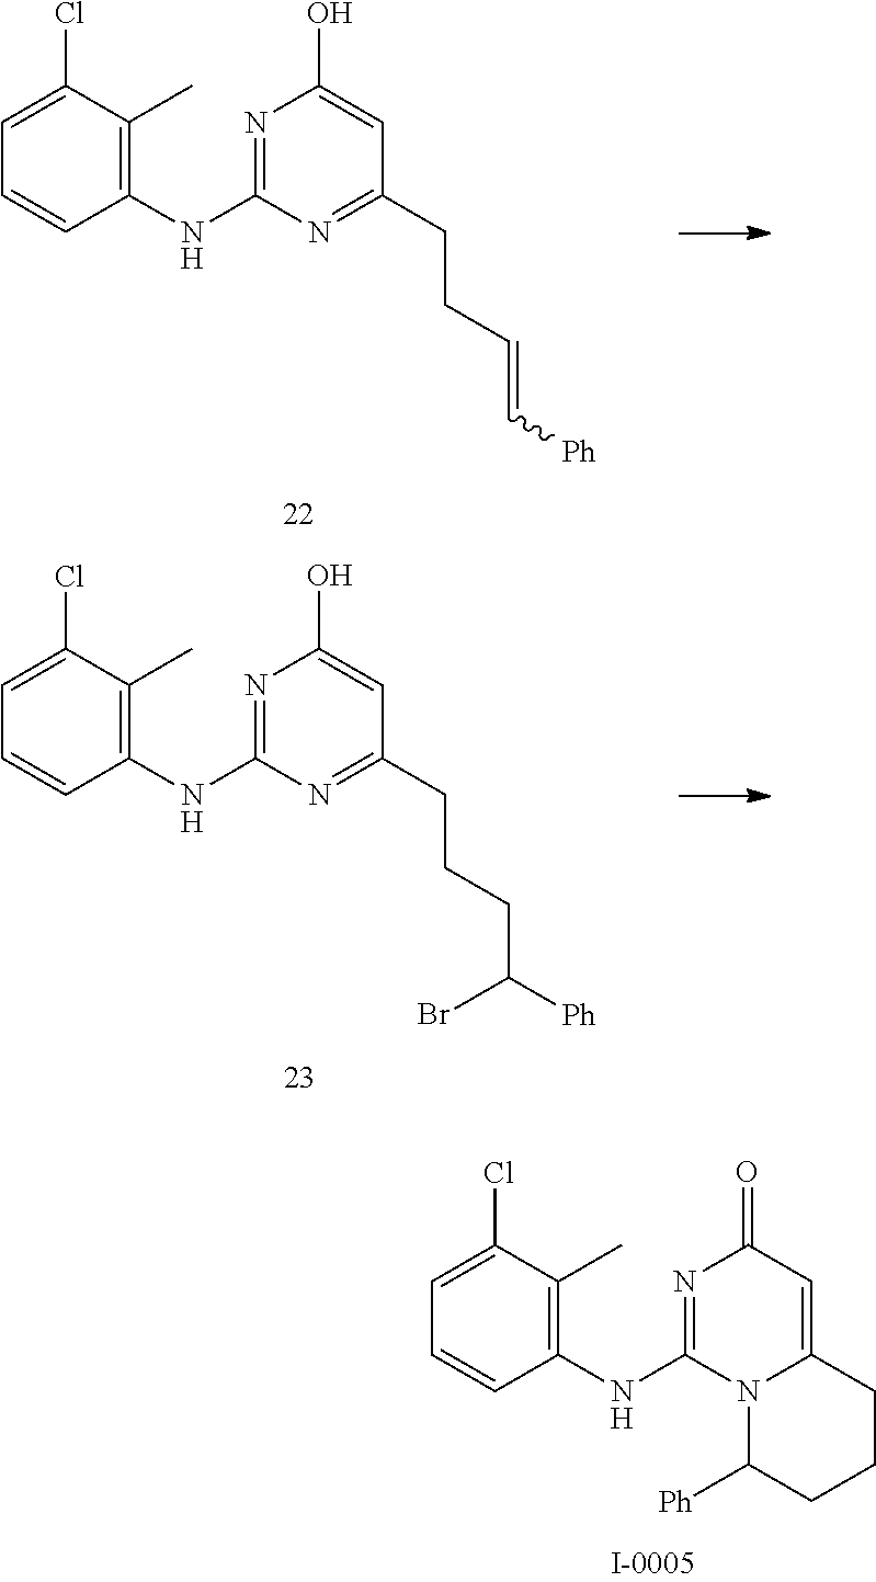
C1=C(Cl)C(C)=C(NC2=NC(O)=CC(CCC=C[Ph])=N2)C=C1.C1=C(Cl)C(C)=C(NC2=NC(O)=CC(CCCC([Ph])Br)=N2)C=C1.C1=C(Cl)C(C)=C(NC2=NC(=O)C=C3N2C([Ph])CCC3)C=C1
